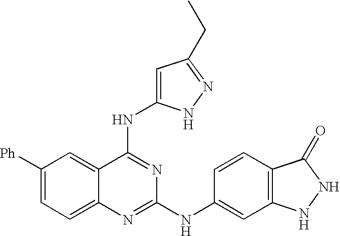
[Ph]C1=CC=C2C(=C1)C(NC1=CC(CC)=NN1)=NC(NC1=CC3=C(C=C1)C(=O)NN3)=N2
